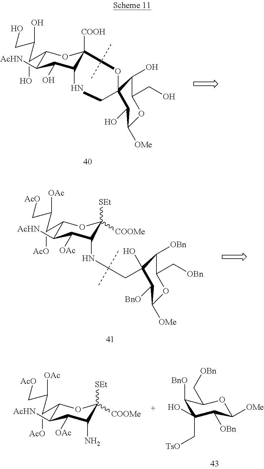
C1(C(C(CO)O)O)C([AcHN])C(O)C2C([COOH])(O1)C(C)(C)OC1(CN2)C(O)C(CO)OC([OMe])C1O.C1(C(C(C[AcO])[OAc])[AcO])C([AcHN])C([OAc])C(NC(CC2(O)C([OBn])C(C[OBn])OC([OMe])C2[BnO])(C)C)C([SEt])([COOMe])O1.C1(C(C(C[AcO])[OAc])[AcO])C([AcHN])C([OAc])C(N)C([SEt])([COOMe])O1.C1([BnO])C(O)(C[TsO])C([OBn])C([OMe])OC1C[OBn]
